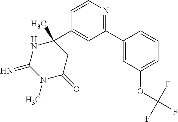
C1=CC(C2(C)NC(=N)N(C)C(=O)C2)=CC(C2=CC(OC(F)(F)F)=CC=C2)=N1
